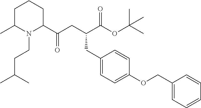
C1(C(CC(C(OC(C)(C)C)=O)CC2=CC=C(OCC3=CC=CC=C3)C=C2)=O)CCCC(C)N1CCC(C)C
